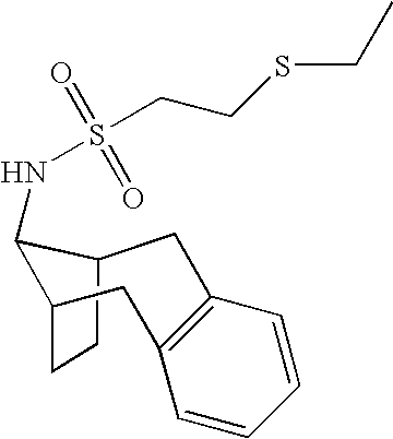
C12CCC(CC3=C(C=CC=C3)C1)C2NS(CCSCC)(=O)=O
